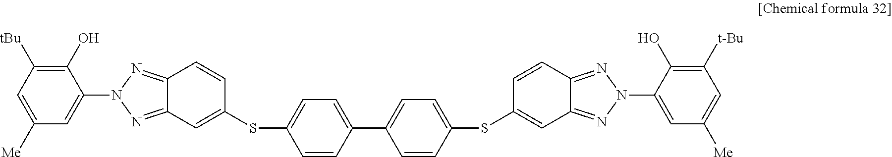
C1=CC(SC2=CC3=NN(C4=CC([Me])=CC([t-Bu])=C4O)N=C3C=C2)=CC=C1C1=CC=C(SC2=CC3=NN(C4=CC([Me])=CC([tBu])=C4O)N=C3C=C2)C=C1
